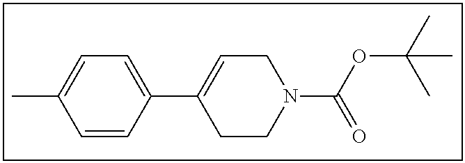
C1=CC(C2=CCN(C(OC(C)(C)C)=O)CC2)=CC=C1C
